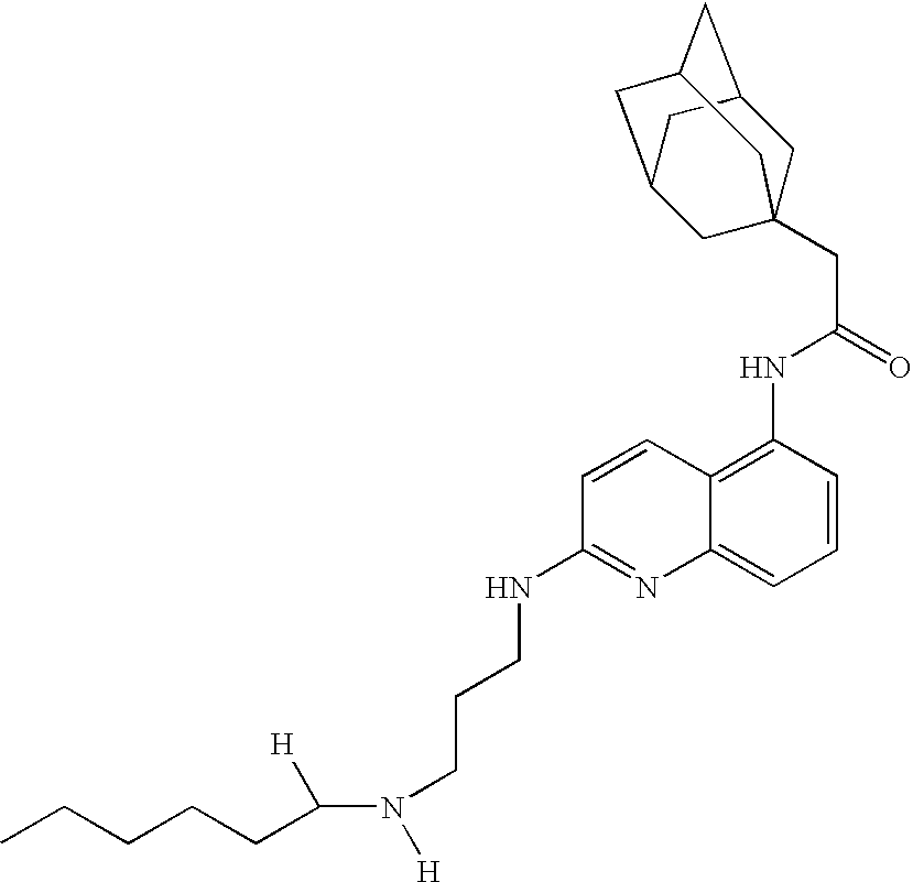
C1C2CC3CC(CC1(CC(=O)NC1=C4C(=CC=C1)N=C(NCCCN([H])C([H])CCCCC)C=C4)C3)C2
